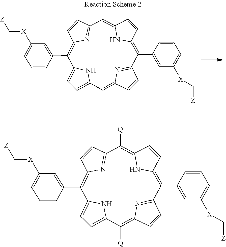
C1=C2NC(=C1)C=C1C=CC(=N1)C(C1=CC([X]C[Z])=CC=C1)=C1C=CC(=CC3=NC(=C2C2=CC([X]C[Z])=CC=C2)C=C3)N1.C1=C2NC(=C1)C([Q])=C1C=CC(=N1)C(C1=CC([X]C[Z])=CC=C1)=C1C=CC(=C([Q])C3=NC(=C2C2=CC([X]C[Z])=CC=C2)C=C3)N1
